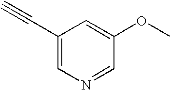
C1(C#C)=CN=CC(OC)=C1
